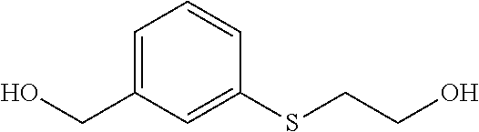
C1=C(CO)C=C(SCCO)C=C1
